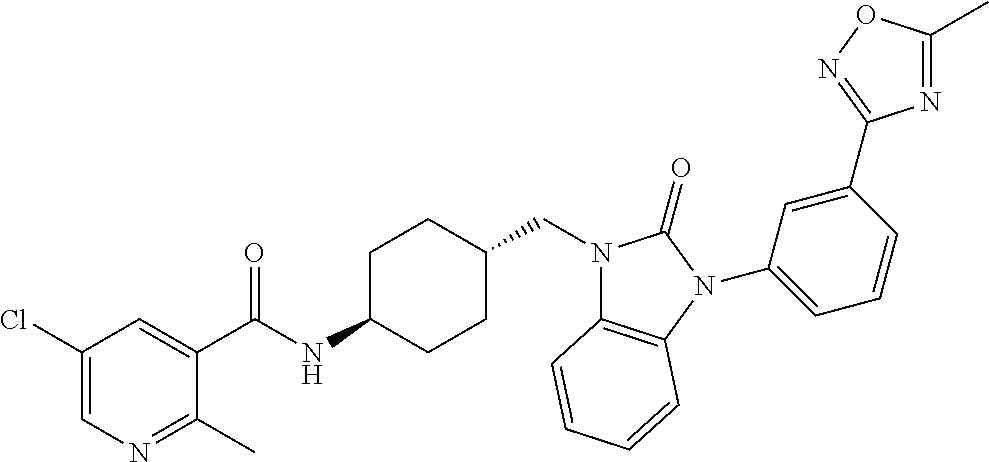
C1(Cl)=CN=C(C)C(C(NC2CCC(CN3C4=C(N(C5=CC=CC(C6=NOC(C)=N6)=C5)C3=O)C=CC=C4)CC2)=O)=C1
